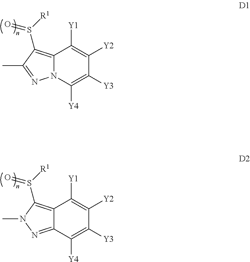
C12=C(S([R1])=O)C(C)=NN1C([Y4])=C([Y3])C([Y2])=C2[Y1].C12=C(S([R1])=O)N(C)N=C1C([Y4])=C([Y3])C([Y2])=C2[Y1]
